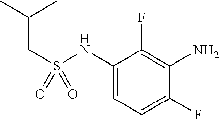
C1(NS(CC(C)C)(=O)=O)=CC=C(F)C(N)=C1F
